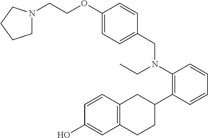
C1(CN(C2=C(C3CC4=C(CC3)C=C(O)C=C4)C=CC=C2)CC)=CC=C(OCCN2CCCC2)C=C1
